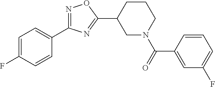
C1=C(F)C=CC(C2=NOC(C3CN(C(=O)C4=CC(F)=CC=C4)CCC3)=N2)=C1
